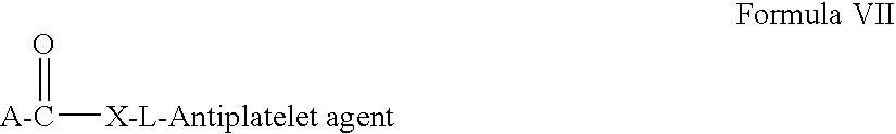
[A-C]([X-L-Antiplatelet agent])=O
